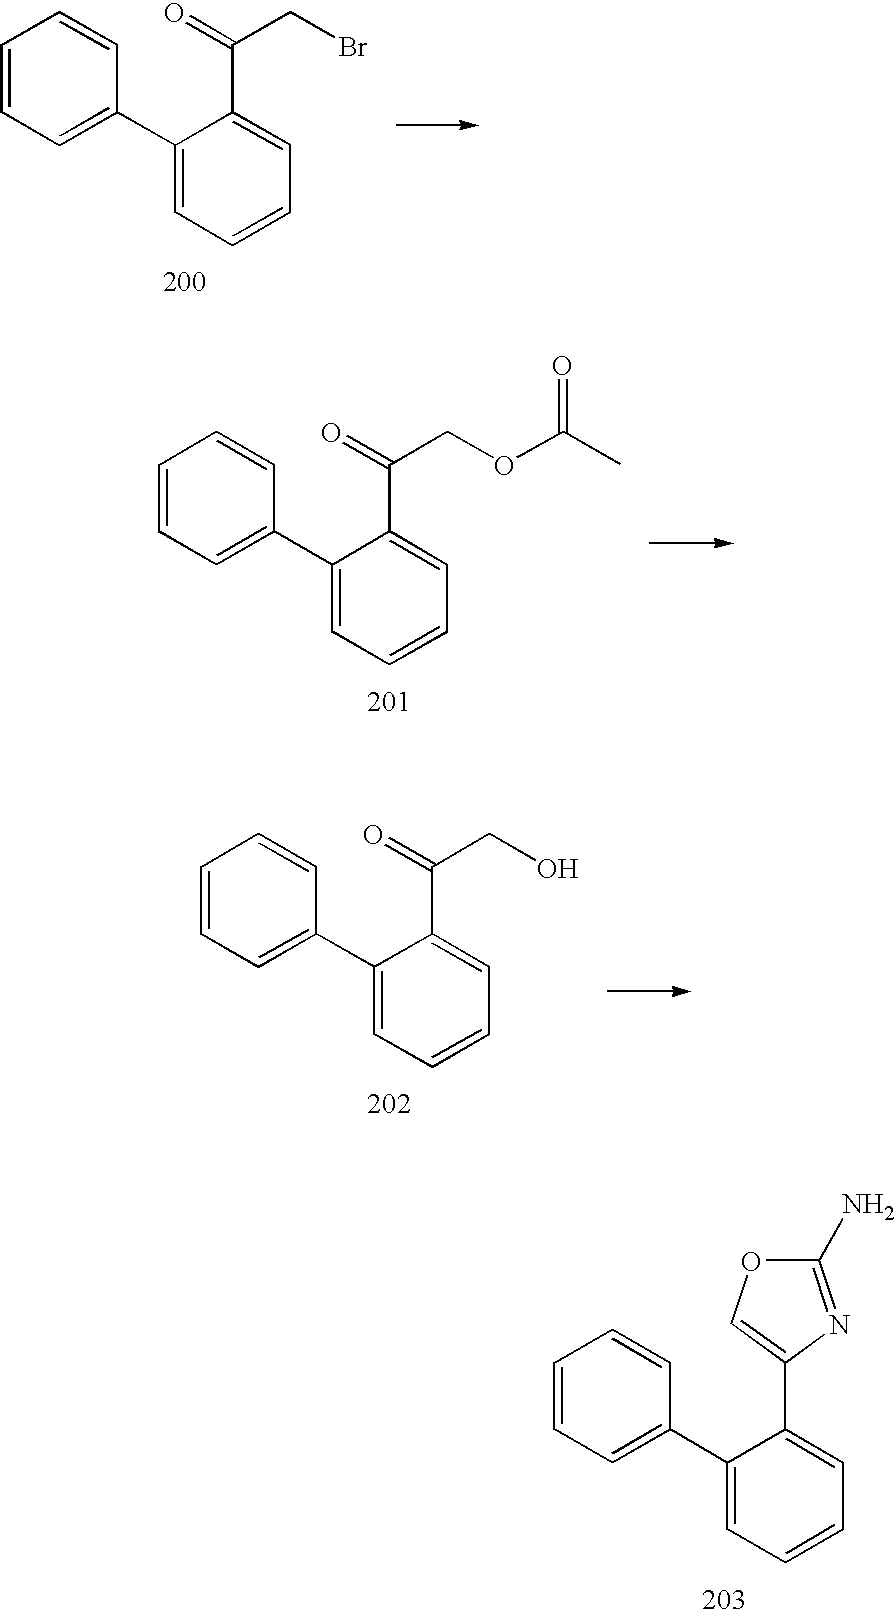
C1=CC=C(C2=CC=CC=C2C(=O)CBr)C=C1.C1=CC=C(C2=CC=CC=C2C(=O)COC(C)=O)C=C1.C1=CC=C(C2=CC=CC=C2C(=O)CO)C=C1.C1=CC=C(C2=CC=CC=C2C2=COC(N)=N2)C=C1
